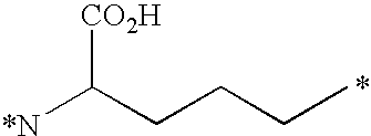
[CO2H]C(CCCC)[*N]
